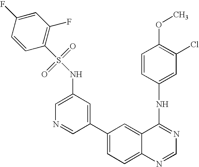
C1=C(NS(=O)(=O)C2=C(F)C=C(F)C=C2)C=C(C2=CC=C3C(=C2)C(NC2=CC(Cl)=C(OC)C=C2)=NC=N3)C=N1
